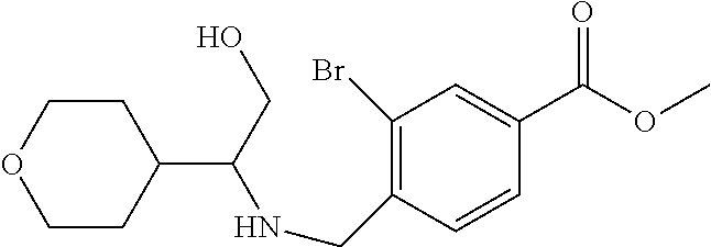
C1(Br)=C(CNC(C2CCOCC2)CO)C=CC(C(OC)=O)=C1
